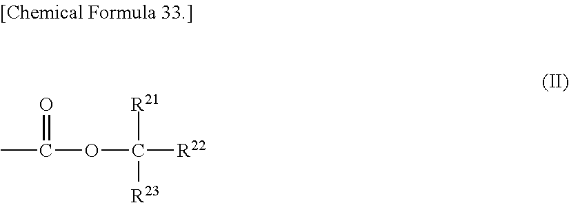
CC(OC([R22])([R23])[R21])=O
